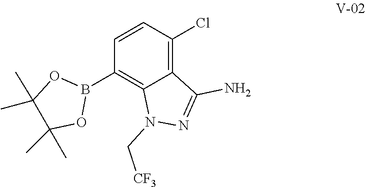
C1=CC(Cl)=C2C(=C1B1OC(C)(C)C(C)(C)O1)N(C[CF3])N=C2N
